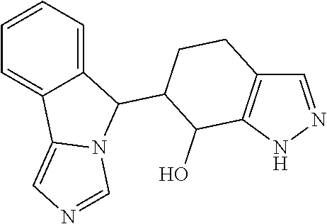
C1=NNC2=C1CCC(C1C3=CC=CC=C3C3=CN=CN13)C2O
